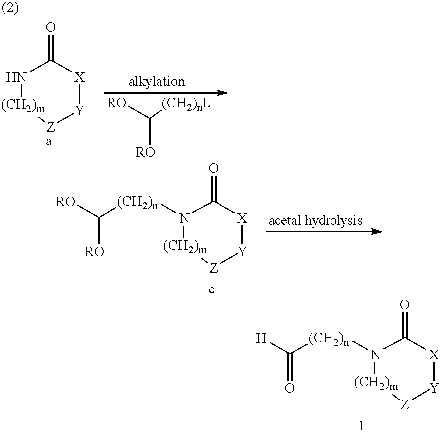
N1[(CH2)m][Z][Y][X]C1=O.N1([(CH2)n]C([H])=O)[(CH2)m][Z][Y][X]C1=O.[(CH2)nL]C([RO])[RO].N1([(CH2)n]C([RO])[RO])[(CH2)m][Z][Y][X]C1=O
